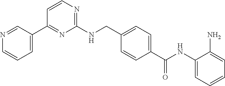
C1=C(C2=NC(NCC3=CC=C(C(=O)NC4=CC=CC=C4N)C=C3)=NC=C2)C=NC=C1
